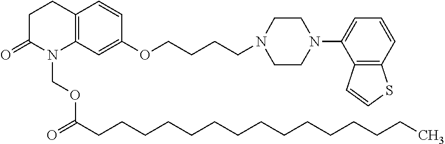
C12=C(C=C(OCCCCN3CCN(C4=CC=CC5=C4C=CS5)CC3)C=C1)N(COC(CCCCCCCCCCCCCCC)=O)C(=O)CC2
